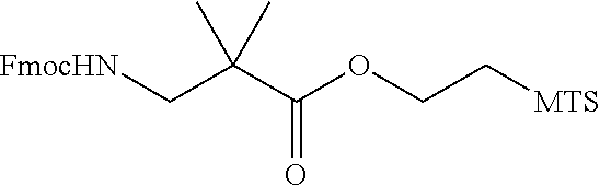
C(C(C)(C)C(OCC[MTS])=O)[FmocHN]
